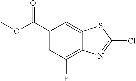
C1(C(OC)=O)=CC(F)=C2C(=C1)SC(Cl)=N2
